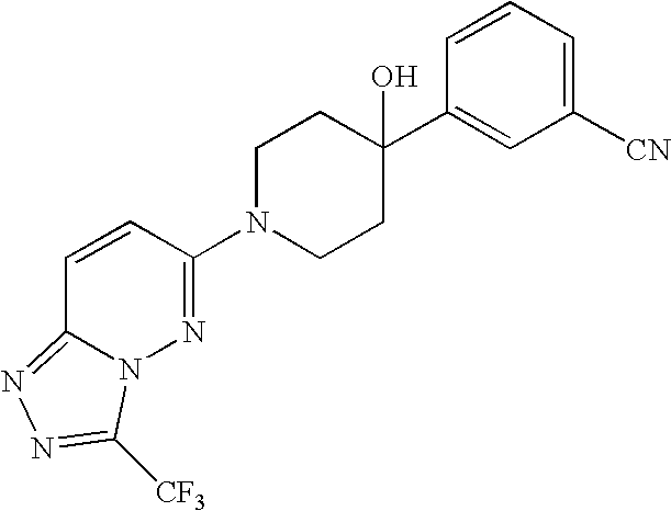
C1N(C2=NN3C(=NN=C3[CF3])C=C2)CCC(C2=CC([CN])=CC=C2)(O)C1
